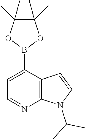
C1(B2OC(C)(C)C(C)(C)O2)=CC=NC2=C1C=CN2C(C)C
